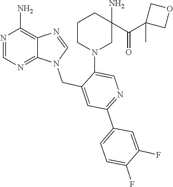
N1(CC2=CC(C3=CC=C(F)C(F)=C3)=NC=C2N2CC(N)(C(=O)C3(C)COC3)CCC2)C=NC2=C(N)N=CN=C12
